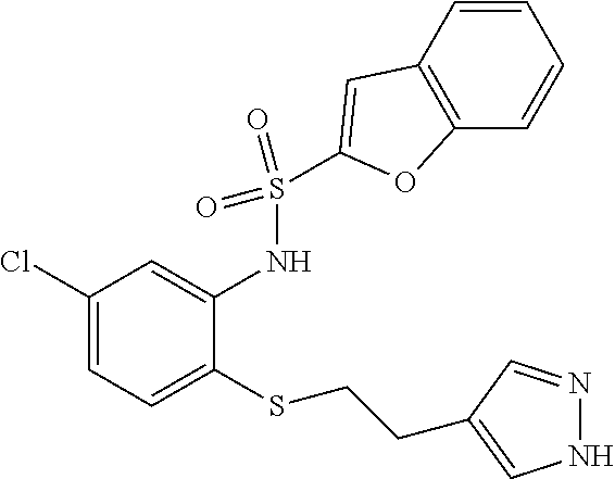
C1(Cl)=CC=C(SCCC2=CNN=C2)C(NS(=O)(=O)C2=CC3=C(C=CC=C3)O2)=C1
